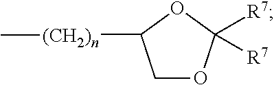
C1OC([R7])([R7])OC1[(CH2)n]C
